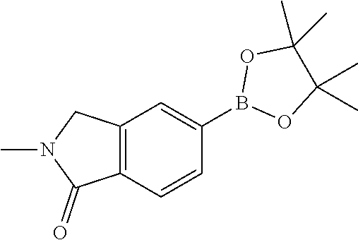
B1(C2=CC3=C(C=C2)C(=O)N(C)C3)OC(C)(C)C(C)(C)O1
